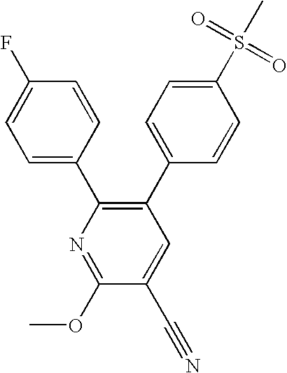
C1(C2=CC=C(S(C)(=O)=O)C=C2)=C(C2=CC=C(F)C=C2)N=C(OC)C(C#N)=C1
